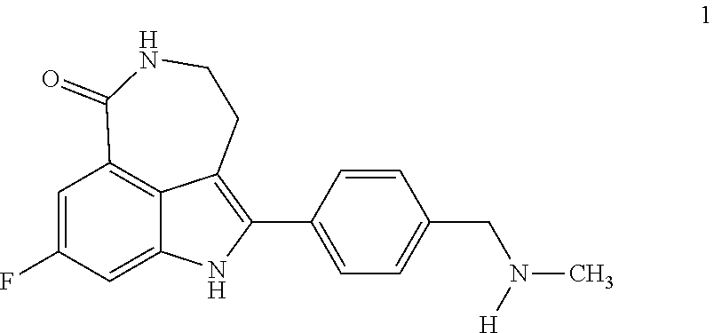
C1=C(F)C=C2C3=C1C(=O)NCCC3=C(C1=CC=C(CN(C)[H])C=C1)N2
